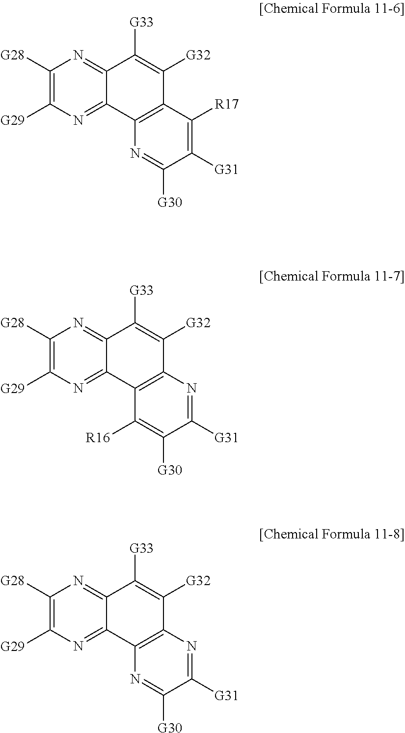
C1([G28])=C([G29])N=C2C(=N1)C([G33])=C([G32])C1=C2N=C([G30])C([G31])=C1[R17].C1([G28])=C([G29])N=C2C(=N1)C([G33])=C([G32])C1=C2C([R16])=C([G30])C([G31])=N1.C1([G28])=C([G29])N=C2C(=N1)C([G33])=C([G32])C1=C2N=C([G30])C([G31])=N1
